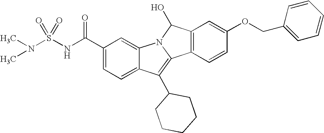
C1(C(NS(N(C)C)(=O)=O)=O)=CC=C2C(=C1)N1C(=C2C2CCCCC2)C2=C(C1O)C=C(OCC1=CC=CC=C1)C=C2
